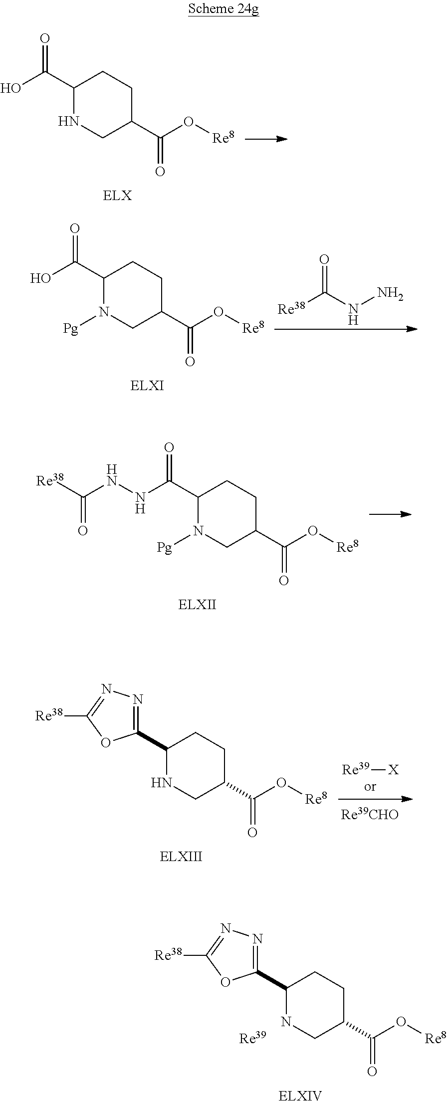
C1(C2=NN=C([Re38])O2)NCC(C(O[Re8])=O)CC1.[Re39].C1(C(O)=O)NCC(C(O[Re8])=O)CC1.C1(C(O)=O)N([Pg])CC(C(O[Re8])=O)CC1.[Re38]C(NN)=O.C1(C(NNC([Re38])=O)=O)N([Pg])CC(C(O[Re8])=O)CC1.C1(C2=NN=C([Re38])O2)NCC(C(O[Re8])=O)CC1.[Re39][X]
